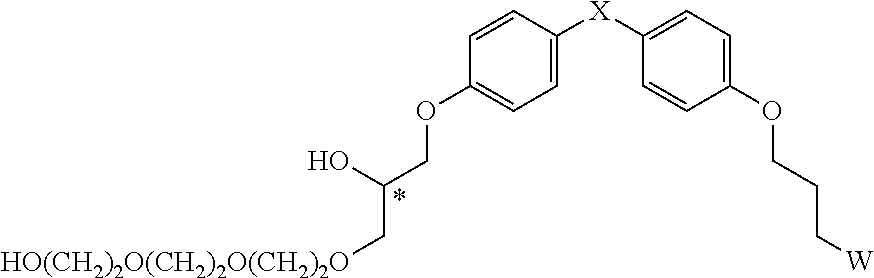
C1=CC([X]C2=CC=C(OCCC[W])C=C2)=CC=C1OCC(O)C[HO(CH2)2O(CH2)2O(CH2)2O]
